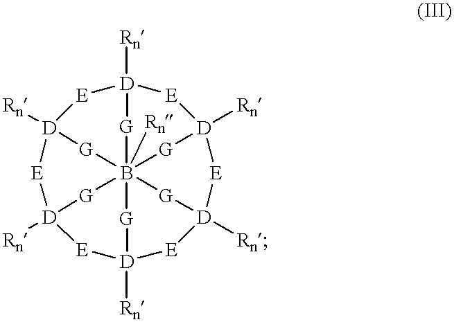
[E]1[D]2([Rn])[E][D]3([Rn])[E][D]4([Rn])[E][D]5([Rn])[E][D]6([Rn])[E][D]1([Rn])[G]B([Rn])([G]6)([G]3)([G]4)([G]2)[G]5
